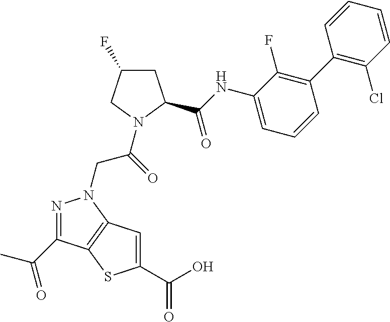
N1=C(C(C)=O)C2=C(N1CC(=O)N1CC(F)CC1C(NC1=CC=CC(C3=C(Cl)C=CC=C3)=C1F)=O)C=C(C(O)=O)S2
